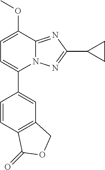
C1=CC2=C(C=C1C1=CC=C(OC)C3=NC(C4CC4)=NN13)COC2=O
